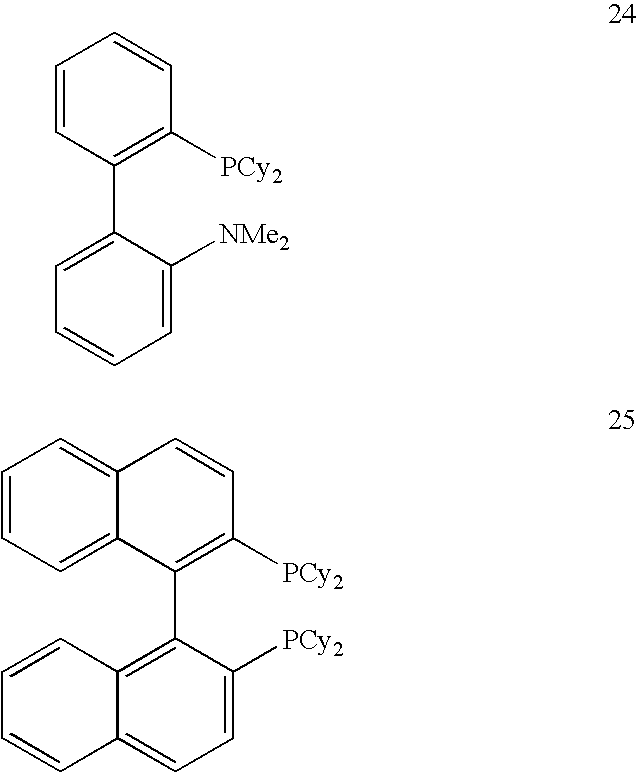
C1(C2=CC=CC=C2[NMe2])=C([PCy2])C=CC=C1.C1=CC=C2C(=C1)C=CC([PCy2])=C2C1=C2C=CC=CC2=CC=C1[PCy2]
